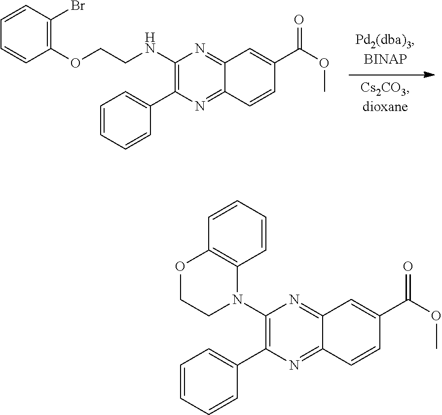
C1(NCCOC2=C(Br)C=CC=C2)=C(C2=CC=CC=C2)N=C2C(=N1)C=C(C(OC)=O)C=C2.C1(N2C3=C(OCC2)C=CC=C3)=C(C2=CC=CC=C2)N=C2C(=N1)C=C(C(OC)=O)C=C2
